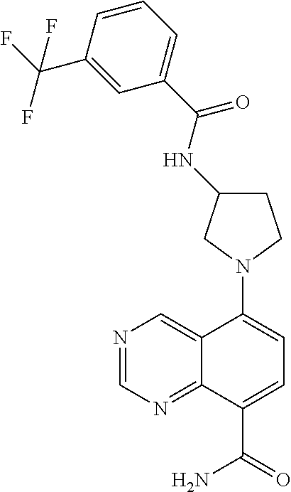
C1CN(C2=CC=C(C(=O)N)C3=NC=NC=C23)CC1NC(C1=CC=CC(C(F)(F)F)=C1)=O
